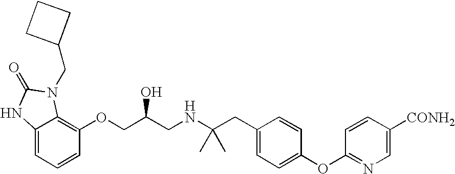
C1=CC(OCC(CNC(CC2=CC=C(OC3=NC=C([CONH2])C=C3)C=C2)(C)C)O)=C2C(=C1)NC(=O)N2CC1CCC1
